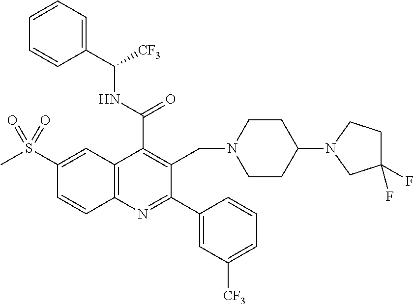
C1(S(C)(=O)=O)=CC2=C(C=C1)N=C(C1=CC([CF3])=CC=C1)C(CN1CCC(N3CC(F)(F)CC3)CC1)=C2C(NC([CF3])C1=CC=CC=C1)=O
